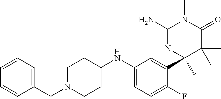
C1(N)=NC(C)(C2=CC(NC3CCN(CC4=CC=CC=C4)CC3)=CC=C2F)C(C)(C)C(=O)N1C
